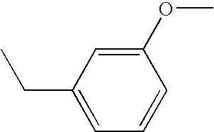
C1(OC)=CC(CC)=CC=C1
